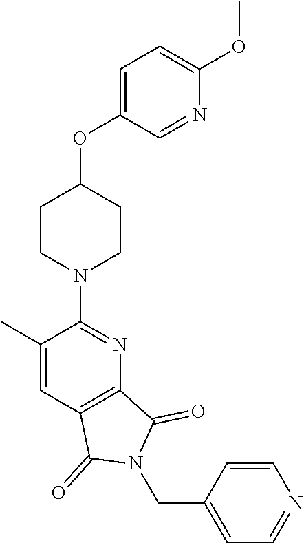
C1CN(C2=NC3=C(C=C2C)C(=O)N(CC2=CC=NC=C2)C3=O)CCC1OC1=CC=C(OC)N=C1
